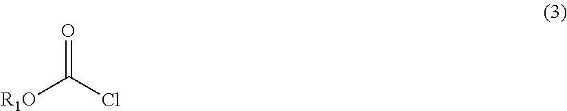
O=C(Cl)[R1O]
